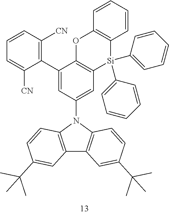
C1(C2=CC(N3C4=C(C5=C3C=CC(C(C)(C)C)=C5)C=C(C(C)(C)C)C=C4)=CC3=C2OC2=C([Si]3(C3=CC=CC=C3)C3=CC=CC=C3)C=CC=C2)=C([CN])C=CC=C1[CN]
